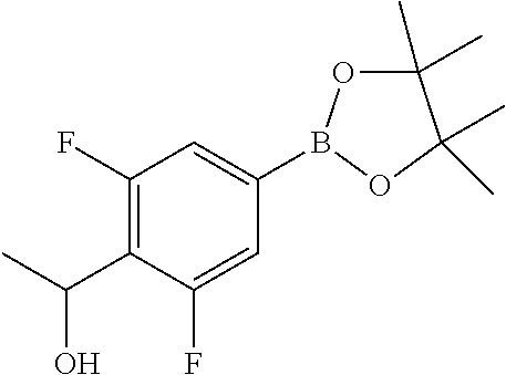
C1(C)(C)OB(C2=CC(F)=C(C(C)O)C(F)=C2)OC1(C)C
